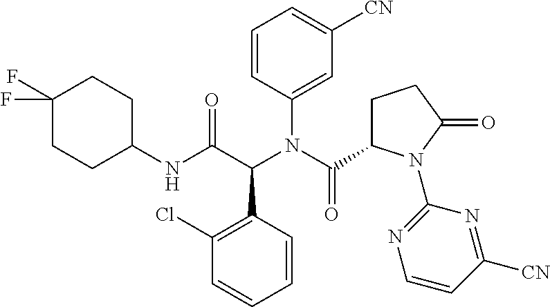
C1(Cl)=C(C(C(NC2CCC(F)(F)CC2)=O)N(C(C2CCC(=O)N2C2=NC=CC([CN])=N2)=O)C2=CC([CN])=CC=C2)C=CC=C1
